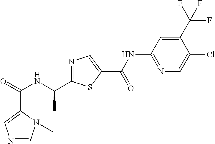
C(=O)(NC(C1=NC=C(C(NC2=NC=C(Cl)C(C(F)(F)F)=C2)=O)S1)C)C1=CN=CN1C
